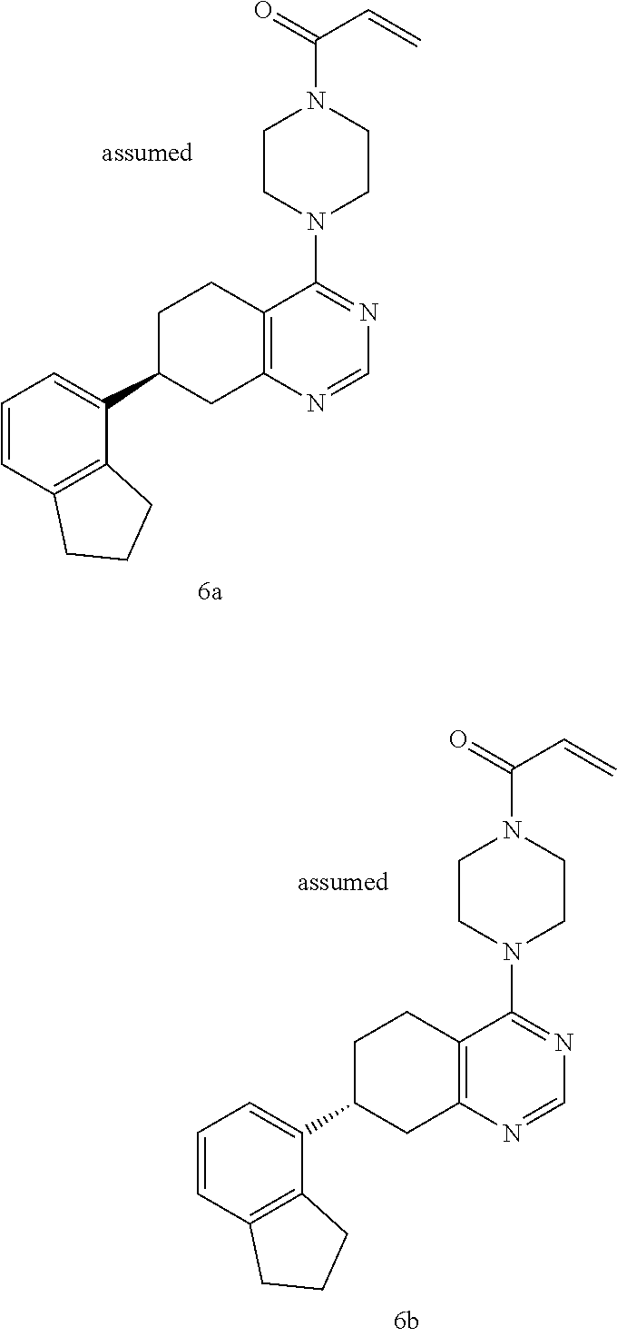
C1C2=C(C(C3CCC4=C(N=CN=C4N4CCN(C(C=C)=O)CC4)C3)=CC=C2)CC1.C1C2=C(C(C3CCC4=C(N=CN=C4N4CCN(C(C=C)=O)CC4)C3)=CC=C2)CC1
